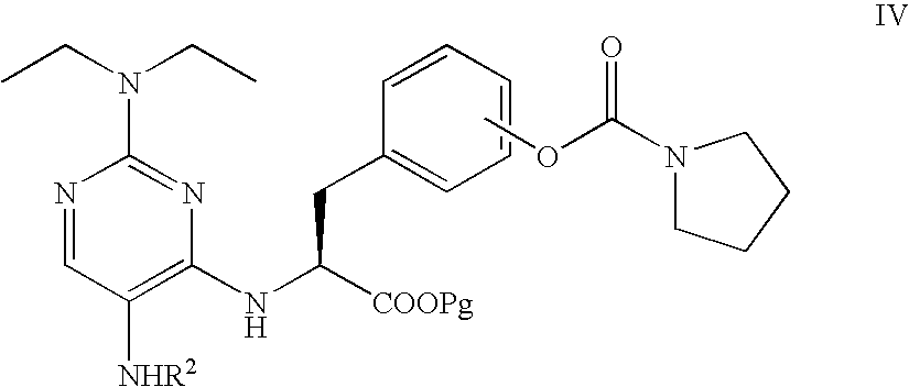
N1=CC([NHR2])=C(NC([COOPg])CC2=CC=CC=C2)N=C1N(CC)CC.COC(=O)N1CCCC1
